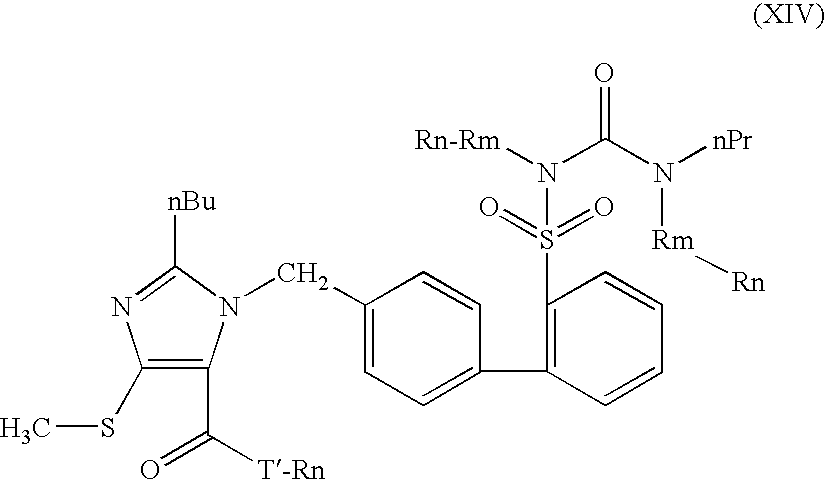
C1(SC)=C(C([T-Rn])=O)N(CC2=CC=C(C3=C(S(=O)(=O)N(C(N([nPr])[Rm][Rn])=O)[Rn-Rm])C=CC=C3)C=C2)C([nBu])=N1
